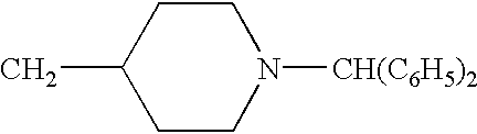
C1CN([CH(C6H5)2])CCC1C
